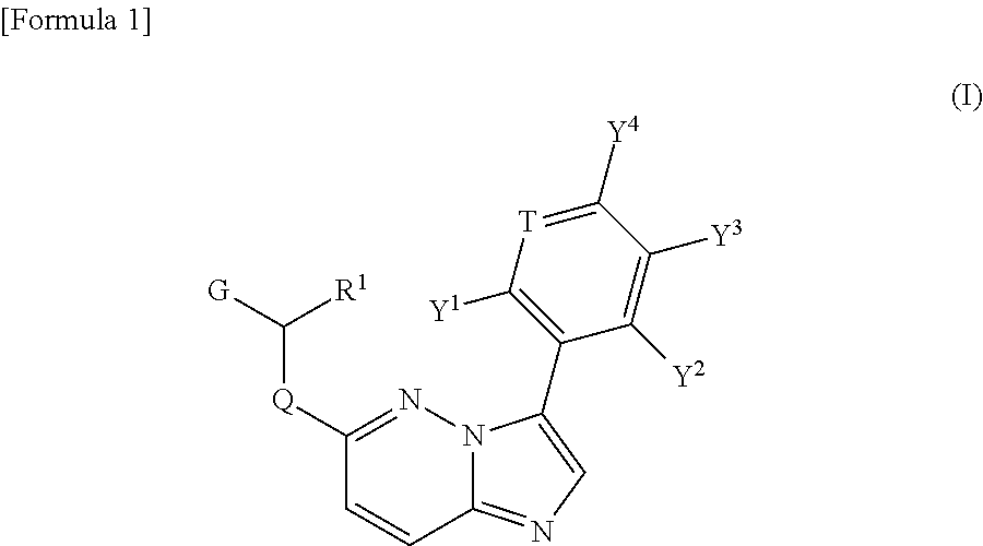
C1([Q]C([R1])[G])=NN2C(=NC=C2C2=C([Y1])[T]=C([Y4])C([Y3])=C2[Y2])C=C1
